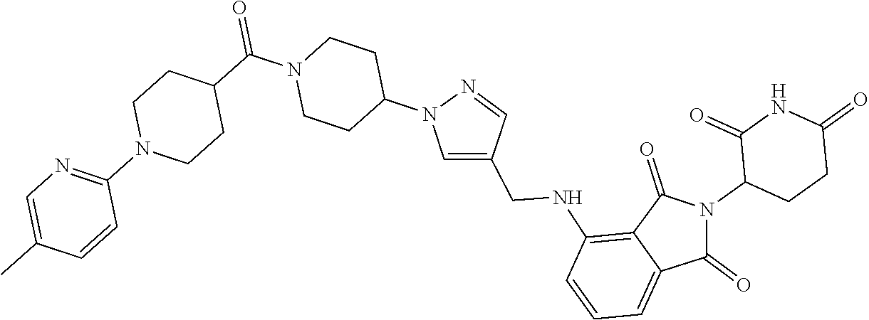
C1CC(N2C=C(CNC3=C4C(=CC=C3)C(=O)N(C3CCC(=O)NC3=O)C4=O)C=N2)CCN1C(C1CCN(C2=NC=C(C)C=C2)CC1)=O
